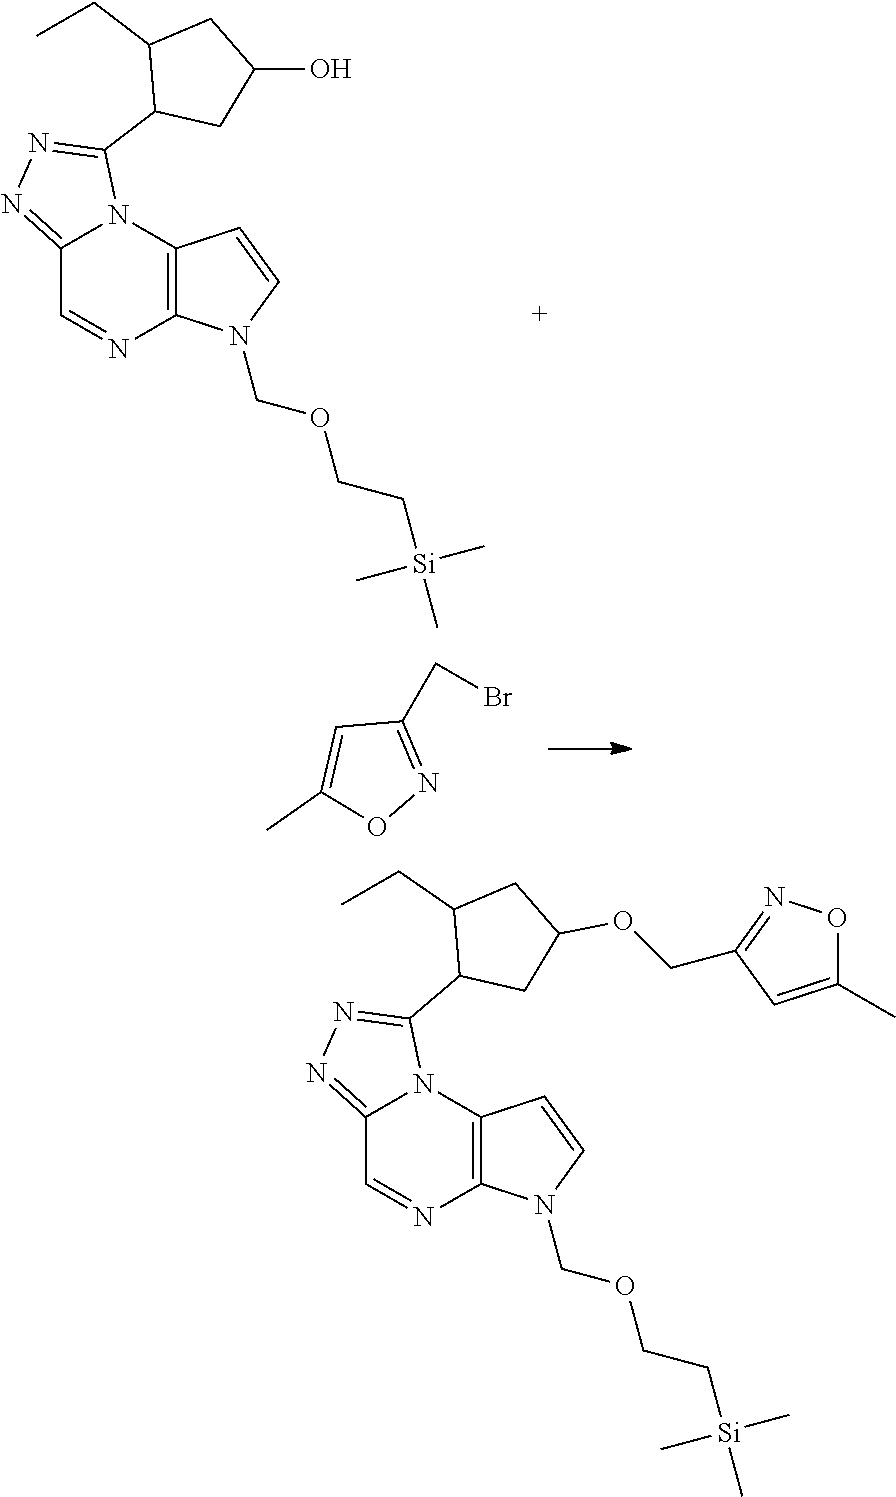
C12=NN=C(C3C(CC)CC(O)C3)N1C1=C(N=C2)N(COCC[Si](C)(C)C)C=C1.C1(CBr)=NOC(C)=C1.C12=NN=C(C3C(CC)CC(OCC4=NOC(C)=C4)C3)N1C1=C(N=C2)N(COCC[Si](C)(C)C)C=C1
